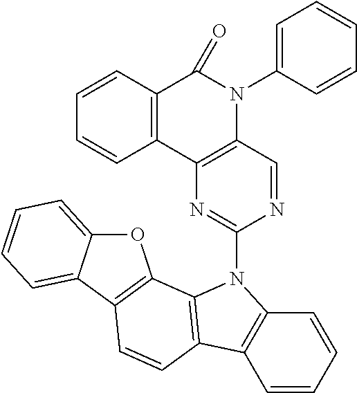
O1C2=CC=CC=C2C2=C1C1=C(C=C2)C2=C(N1C1=NC3=C(C=N1)N(C1=CC=CC=C1)C(=O)C1=C3C=CC=C1)C=CC=C2
